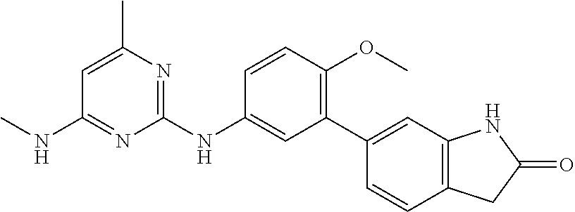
C1(C2=CC3=C(C=C2)CC(=O)N3)=C(OC)C=CC(NC2=NC(C)=CC(NC)=N2)=C1
